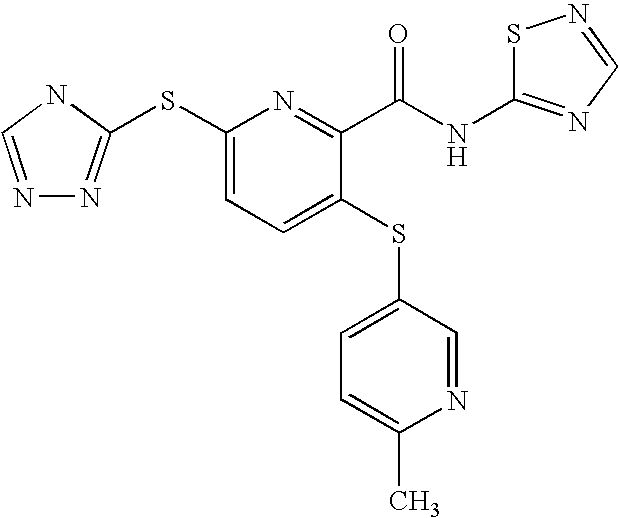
N1=CNC(SC2=CC=C(SC3=CC=C(C)N=C3)C(C(NC3=NC=NS3)=O)=N2)=N1
